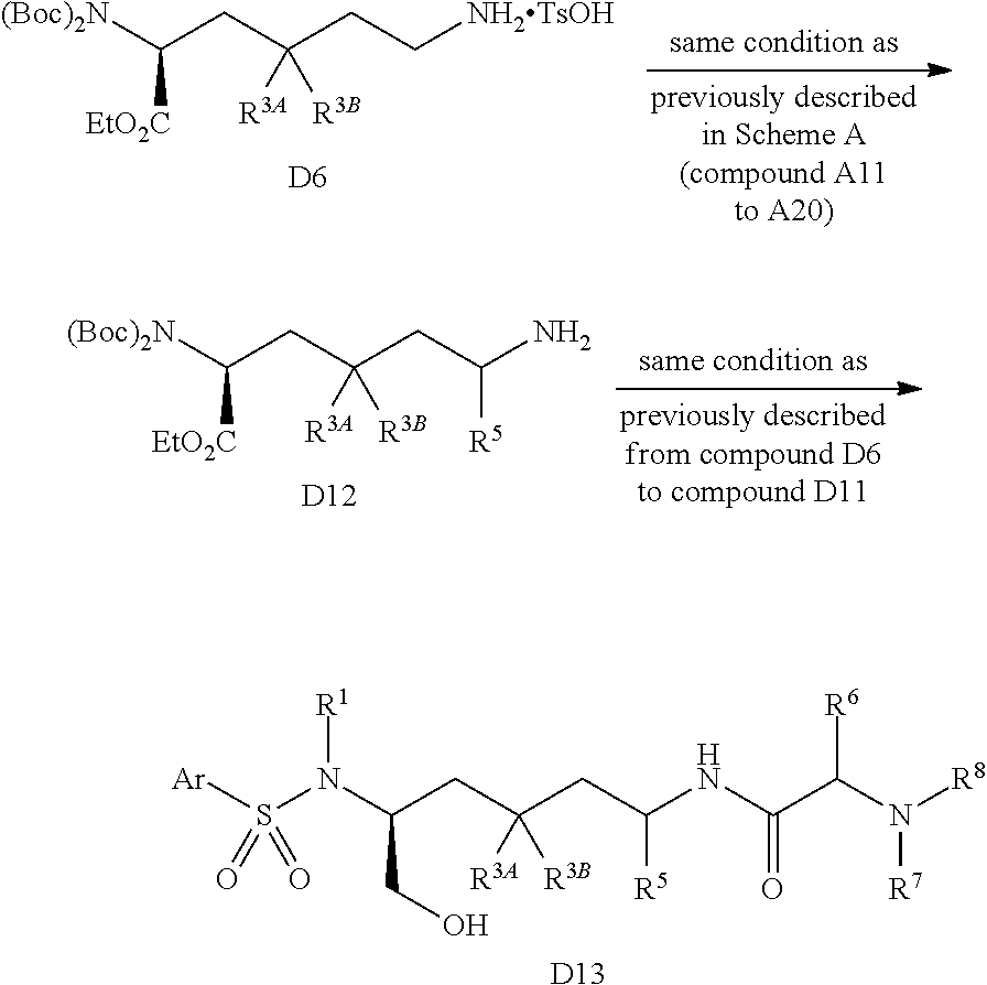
[(Boc)2N]C(CC(CC[NH2TsOH])([R3A])[R3B])[EtO2C].[D6].[(Boc)2N]C(CC(CC(N)[R5])([R3A])[R3B])[EtO2C].[D12].S(N(C(CC(CC(NC(C(N([R8])[R7])[R6])=O)[R5])([R3A])[R3B])CO)[R1])([Ar])(=O)=O.[D13]
